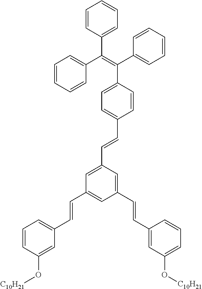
C1=CC(C(=C(C2=CC=CC=C2)C2=CC=C(C=CC3=CC(C=CC4=CC=CC(O[C10H21])=C4)=CC(C=CC4=CC(O[C10H21])=CC=C4)=C3)C=C2)C2=CC=CC=C2)=CC=C1
